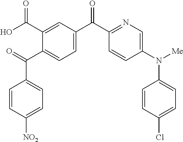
C1(C(C2=CC=C(C(C3=NC=C(N([Me])C4=CC=C(Cl)C=C4)C=C3)=O)C=C2C(O)=O)=O)=CC=C([NO2])C=C1
